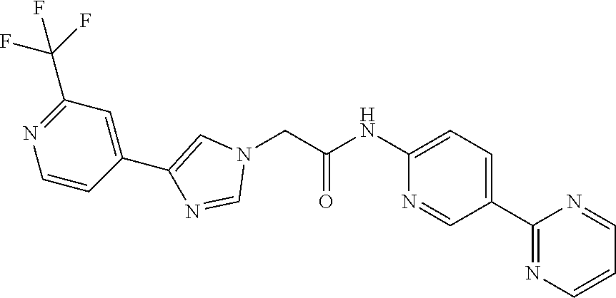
C1(NC(CN2C=C(C3=CC(C(F)(F)F)=NC=C3)N=C2)=O)=CC=C(C2=NC=CC=N2)C=N1
